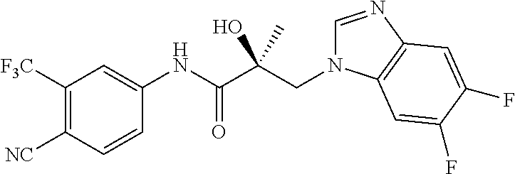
C1([F3C])=C([NC])C=CC(NC(C(CN2C=NC3=C2C=C(F)C(F)=C3)(O)C)=O)=C1
